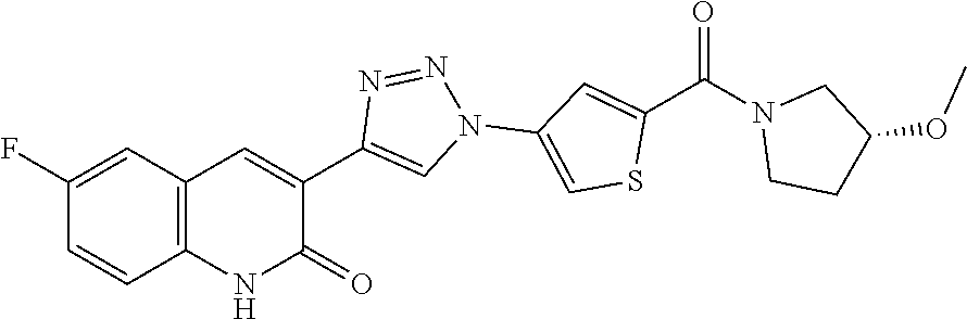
C12=C(C=C(F)C=C1)C=C(C1=CN(C3=CSC(C(N4CCC(OC)C4)=O)=C3)N=N1)C(=O)N2
